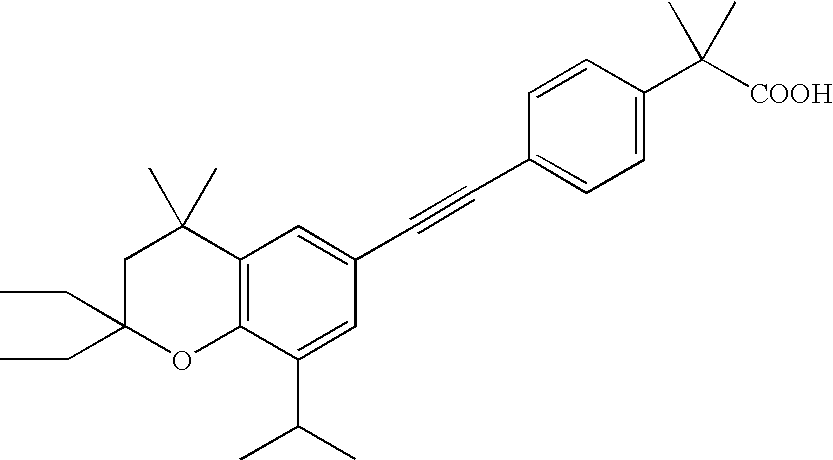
C1=C(C([COOH])(C)C)C=CC(C#CC2=CC3=C(C(C(C)C)=C2)OC(CC)(CC)CC3(C)C)=C1
